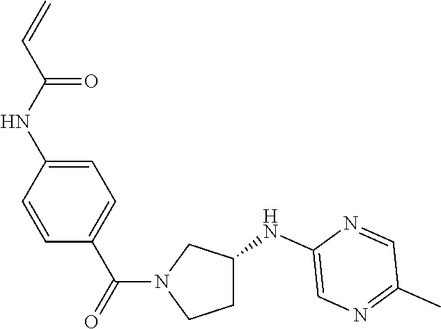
C1=CC(NC(C=C)=O)=CC=C1C(=O)N1CCC(NC2=CN=C(C)C=N2)C1
